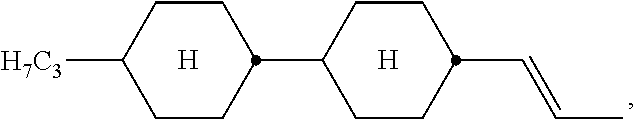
C1CC([H7C3])CCC1C1CCC(C=CC)CC1.[H].[H]
